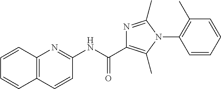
C1(NC(C2=C(C)N(C3=C(C)C=CC=C3)C(C)=N2)=O)=NC2=C(C=C1)C=CC=C2
